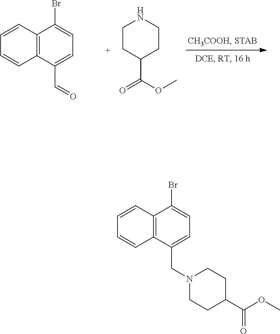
C1(C(=O)OC)CCN(CC2=CC=C(Br)C3=C2C=CC=C3)CC1.O=CC1=CC=C(Br)C2=C1C=CC=C2.O(C)C(C1CCNCC1)=O
